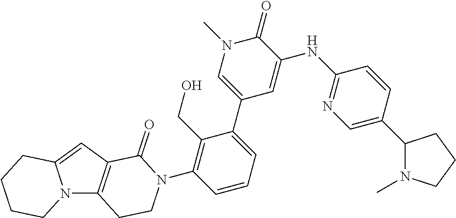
C12=CC3=C(N1CCCC2)CCN(C1=C(CO)C(C2=CN(C)C(=O)C(NC4=NC=C(C5N(C)CCC5)C=C4)=C2)=CC=C1)C3=O
